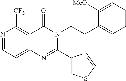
N1=CC=C2C(=C1[CF3])C(=O)N(CCC1=CC=CC=C1[MeO])C(C1=CSC=N1)=N2
